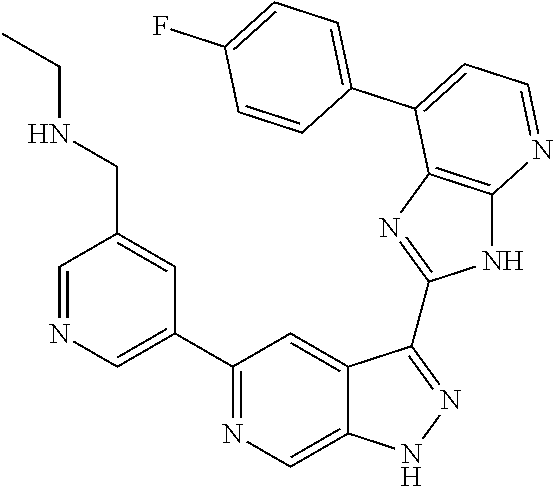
C1=NC=C(C2=NC=C3C(=C2)C(C2=NC4=C(N2)N=CC=C4C2=CC=C(F)C=C2)=NN3)C=C1CNCC
